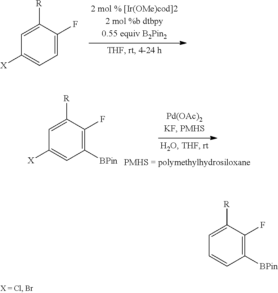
C1=C(F)C([R])=CC([X])=C1.C1([BPin])=C(F)C([R])=CC([X])=C1.C1([BPin])=C(F)C([R])=CC=C1
